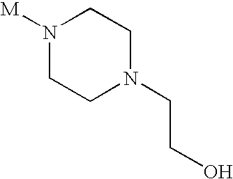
N1([M])CCN(CCO)CC1
